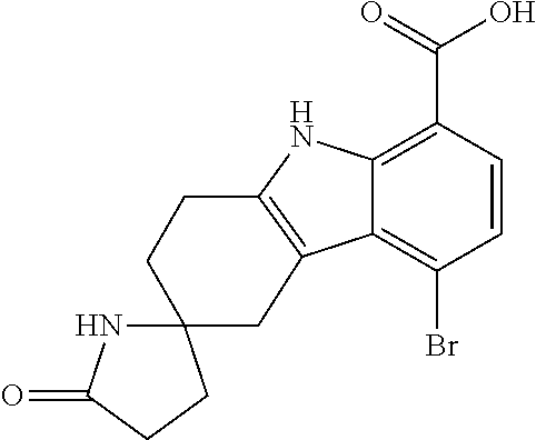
C12=C(C(=O)O)C=CC(Br)=C1C1=C(N2)CCC2(C1)NC(=O)CC2
